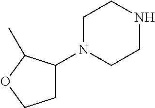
C1C(N2CCNCC2)C(C)OC1
